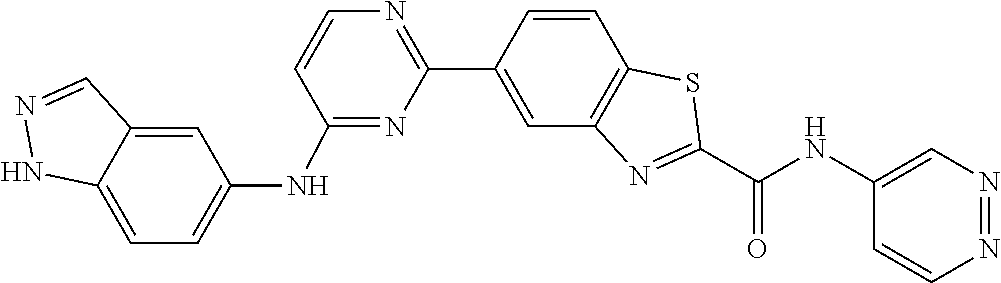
C1=CC2=C(C=C1C1=NC=CC(NC3=CC=C4NN=CC4=C3)=N1)N=C(C(=O)NC1=CN=NC=C1)S2
